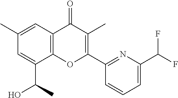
C1(C)=CC2=C(C(C(C)O)=C1)OC(C1=NC(C(F)F)=CC=C1)=C(C)C2=O
